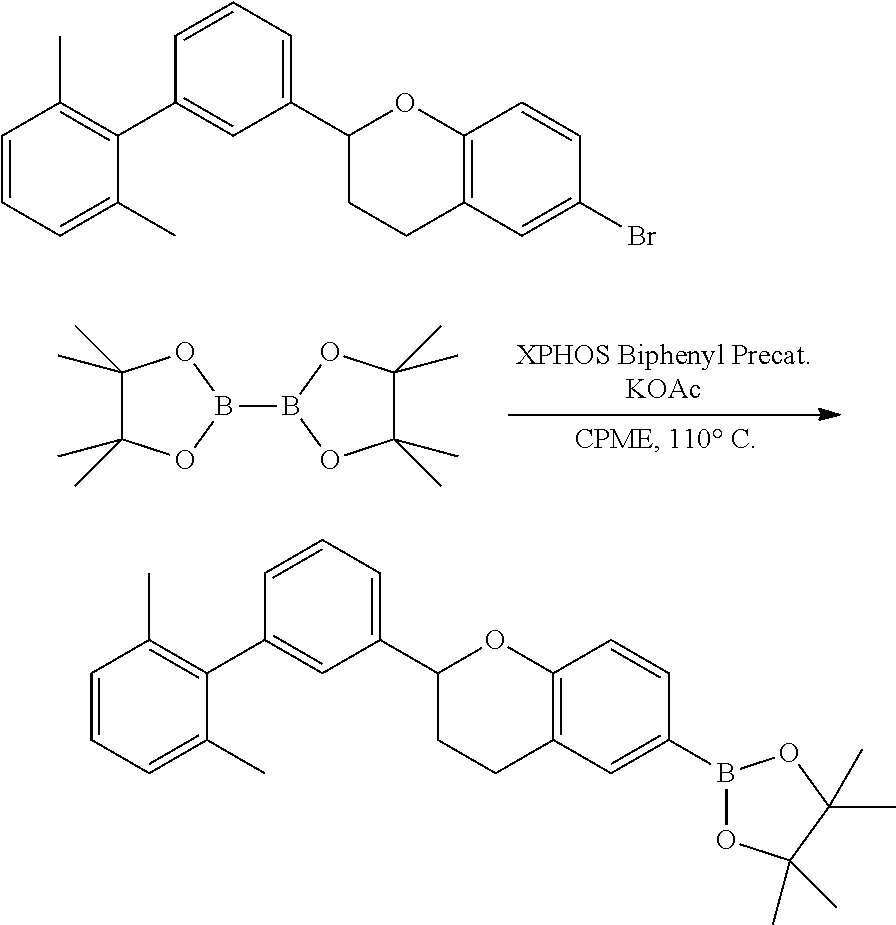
C1(C)(C)C(C)(C)OB(B2OC(C)(C)C(C)(C)O2)O1.C1=CC=C(C2CCC3=C(O2)C=CC(Br)=C3)C=C1C1=C(C)C=CC=C1C.C1=CC=C(C2CCC3=C(O2)C=CC(B2OC(C)(C)C(C)(C)O2)=C3)C=C1C1=C(C)C=CC=C1C
